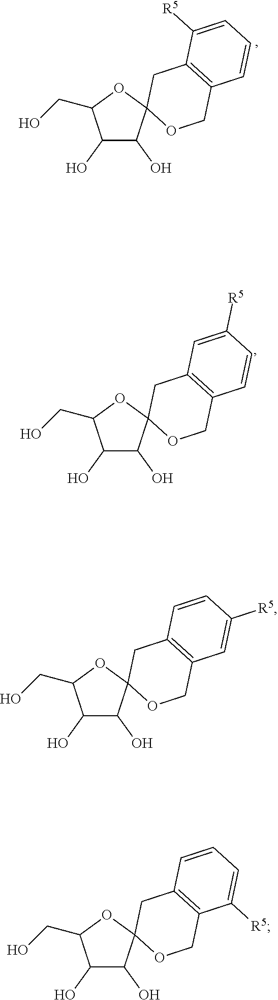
C1(O)C(O)C2(OC1CO)OCC1=C(C2)C=CC([R5])=C1.C1(O)C(O)C2(OC1CO)OCC1=C(C2)C=CC=C1[R5].C1(O)C(O)C2(OC1CO)OCC1=C(C2)C([R5])=CC=C1.C1(O)C(O)C2(OC1CO)OCC1=C(C2)C=C([R5])C=C1
